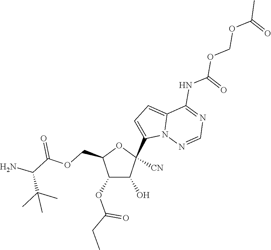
C1(O)C(OC(CC)=O)C(COC(C(C(C)(C)C)N)=O)OC1([CN])C1=CC=C2C(NC(=O)OCOC(=O)C)=NC=NN12
